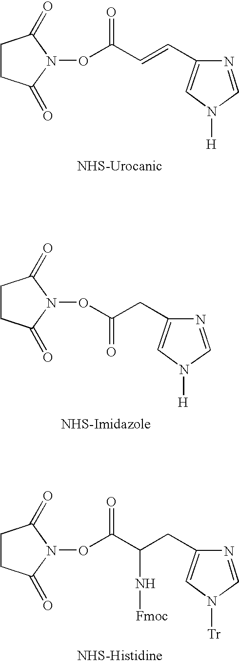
C1CC(=O)N(OC(C=CC2=CN([H])C=N2)=O)C1=O.C1CC(=O)N(OC(CC2=CN([H])C=N2)=O)C1=O.C1CC(=O)N(OC(C(CC2=CN([Tr])C=N2)N[Fmoc])=O)C1=O
